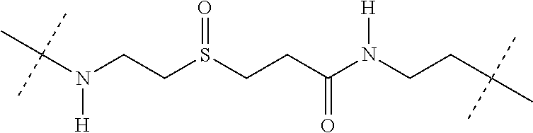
C(N(CCS(CCC(N(CCC(C)(C)C)[H])=O)=O)[H])(C)(C)C
